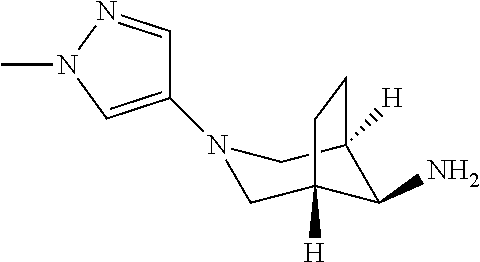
C1(N2CC3([H])C(N)C([H])(C2)CC3)=CN(C)N=C1
